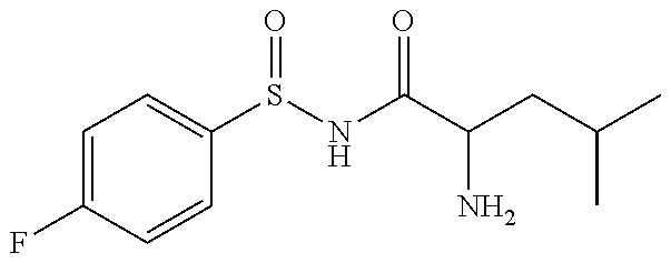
C1=C(F)C=CC(S(NC(C(CC(C)C)N)=O)=O)=C1
